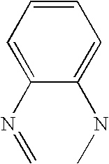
C1=CC=C(N=C)C(NC)=C1
